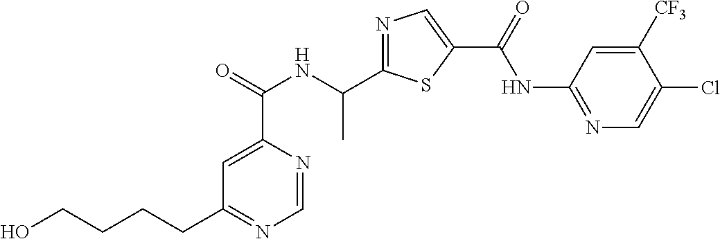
C1=NC(C(=O)NC(C2=NC=C(C(=O)NC3=NC=C(Cl)C([CF3])=C3)S2)C)=CC(CCCCO)=N1
